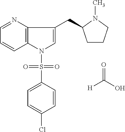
[H]C(O)=O.C1=NC2=C(C=C1)N(S(=O)(=O)C1=CC=C(Cl)C=C1)C=C2CC1CCCN1C
